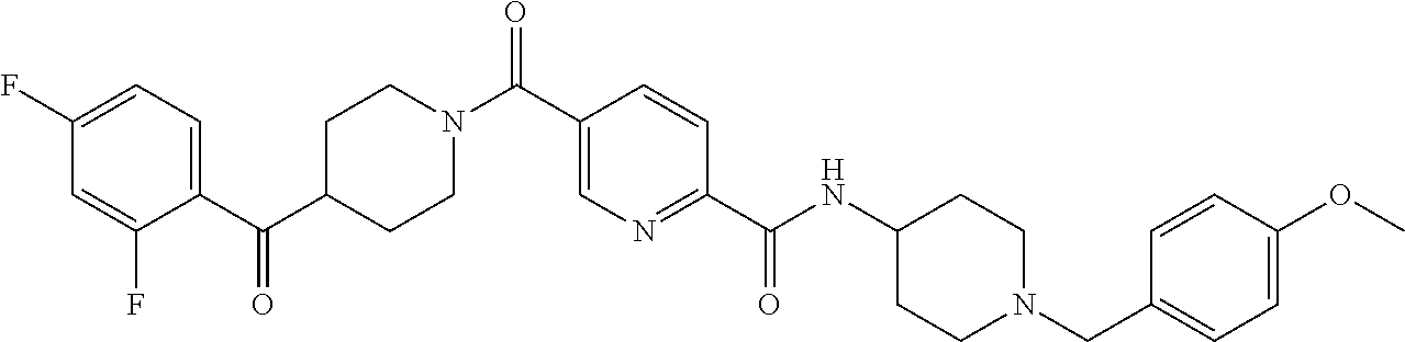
C1C(C(C2=CC=C(F)C=C2F)=O)CCN(C(C2=CN=C(C(NC3CCN(CC4=CC=C(OC)C=C4)CC3)=O)C=C2)=O)C1
